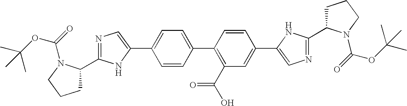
C1C(C2=NC=C(C3=CC=C(C4=C(C(O)=O)C=C(C5=CN=C(C6CCCN6C(OC(C)(C)C)=O)N5)C=C4)C=C3)N2)N(C(=O)OC(C)(C)C)CC1
